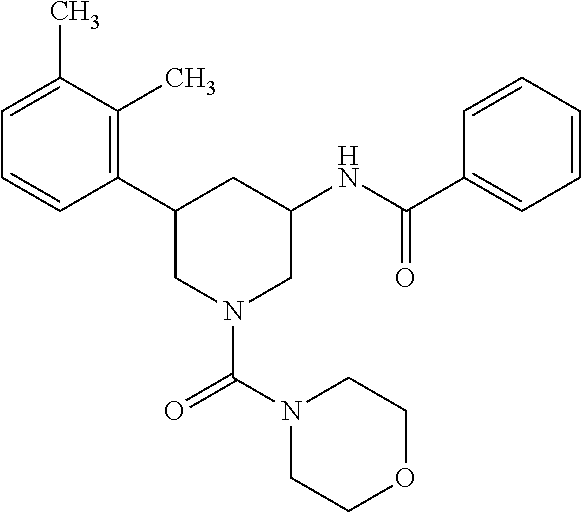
C1=C(C)C(C)=C(C2CN(C(N3CCOCC3)=O)CC(NC(C3=CC=CC=C3)=O)C2)C=C1
